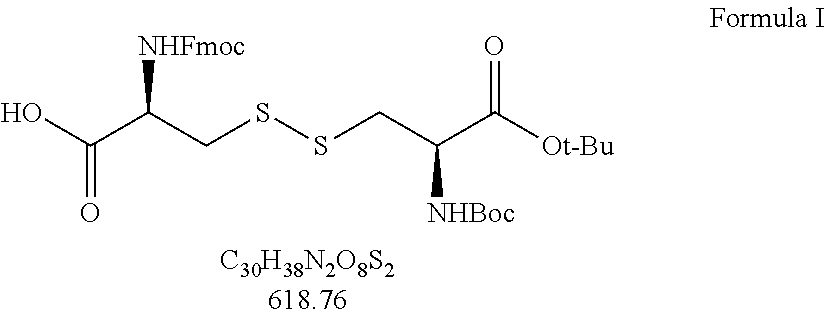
C(=O)(C(CSSCC([NHBoc])C([Ot-Bu])=O)[NHFmoc])O
